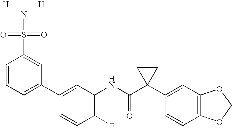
C1(C2=CC=CC(S(=O)(=O)N)=C2)=CC(NC(C2(C3=CC4=C(C=C3)OCO4)CC2)=O)=C(F)C=C1.[H].[H]
